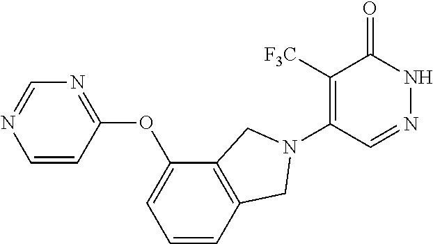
C1([F3C])=C(N2CC3=C(C(OC4=NC=NC=C4)=CC=C3)C2)C=NNC1=O
